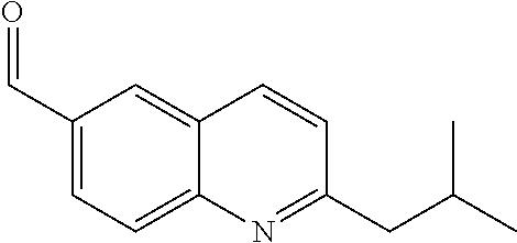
C1(C=O)=CC=C2C(=C1)C=CC(CC(C)C)=N2
